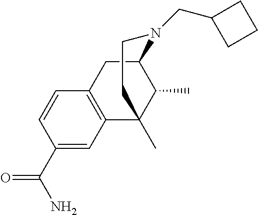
C1(C(=O)N)=CC2=C(C=C1)CC1C(C)C2(C)CCN1CC1CCC1
